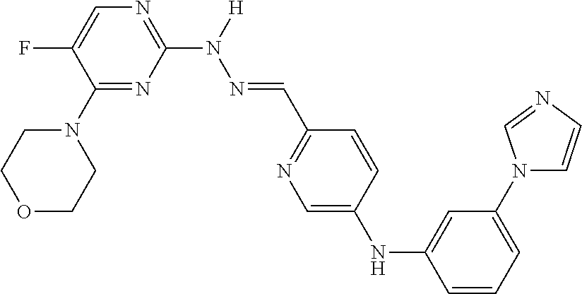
N1(C2=NC(N([H])N=CC3=NC=C(NC4=CC(N5C=CN=C5)=CC=C4)C=C3)=NC=C2F)CCOCC1
